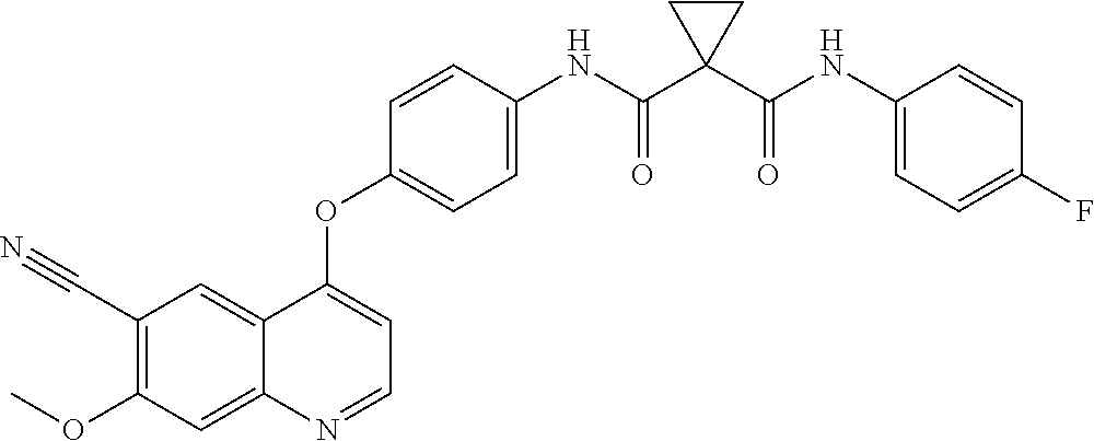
C12=CC(C#N)=C(OC)C=C1N=CC=C2OC1=CC=C(NC(C2(C(NC3=CC=C(F)C=C3)=O)CC2)=O)C=C1
